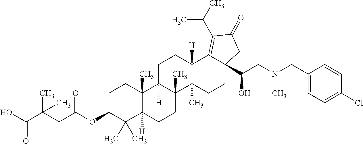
C1C(OC(CC(C(O)=O)(C)C)=O)C(C)(C)C2([H])C(C)(C1)C1([H])C(C)(CC2)C2(C)C([H])(CC1)C1=C(C(C)C)C(=O)CC1(C(CN(CC1=CC=C(Cl)C=C1)C)O)CC2
